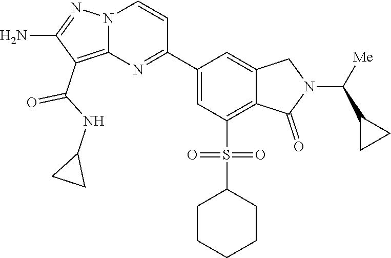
C1(C2=NC3=C(C(NC4CC4)=O)C(N)=NN3C=C2)=CC(S(C2CCCCC2)(=O)=O)=C2C(=C1)CN(C([Me])C1CC1)C2=O
